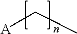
[A]CC
